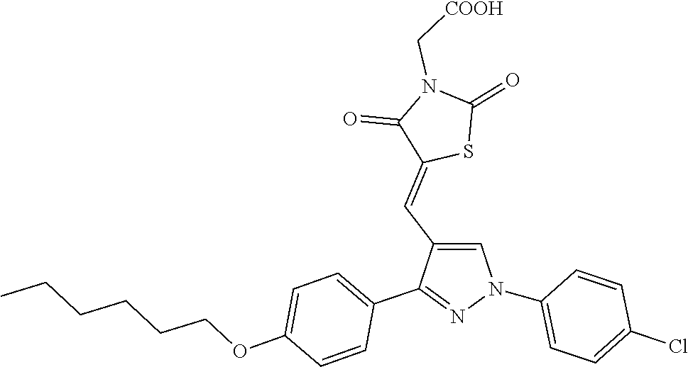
C1(N2C=C(C=C3SC(=O)N(C[COOH])C3=O)C(C3=CC=C(OCCCCCC)C=C3)=N2)=CC=C(Cl)C=C1
